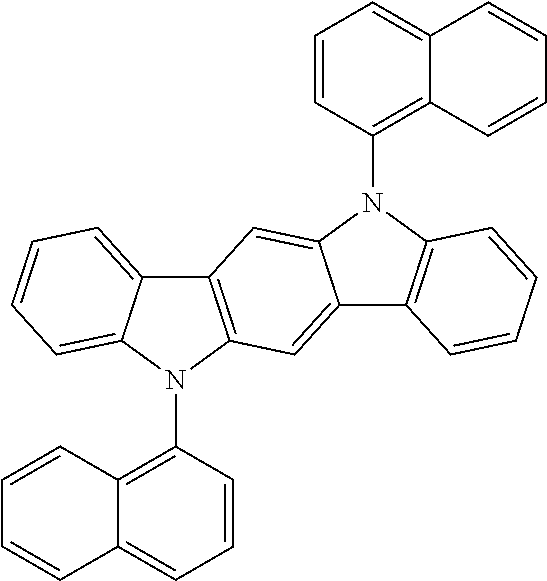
C1=CC(N2C3=CC=CC=C3C3=C2C=C2C(=C3)N(C3=C4C(=CC=C3)C=CC=C4)C3=C2C=CC=C3)=C2C(=C1)C=CC=C2
